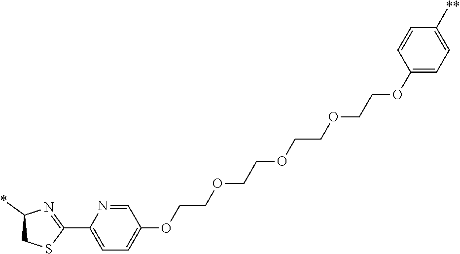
C1(C2=NC(*)CS2)=CC=C(OCCOCCOCCOCCOC2=CC=C([**])C=C2)C=N1
